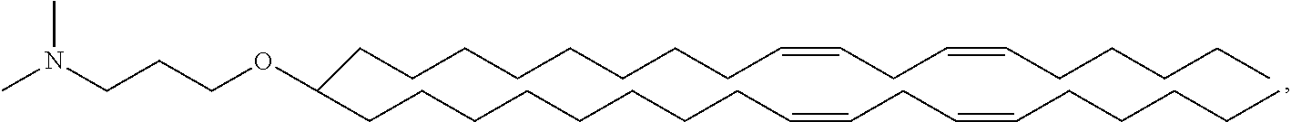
CN(CCCOC(CCCCCCCCC=CCC=CCCCCC)CCCCCCCCC=CCC=CCCCCC)C
